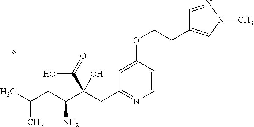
C1=CC(OCCC2=CN(C)N=C2)=CC(CC(C(CC(C)C)N)(C(=O)O)O)=N1
